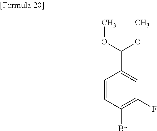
C1=CC(Br)=C(F)C=C1C(OC)OC
